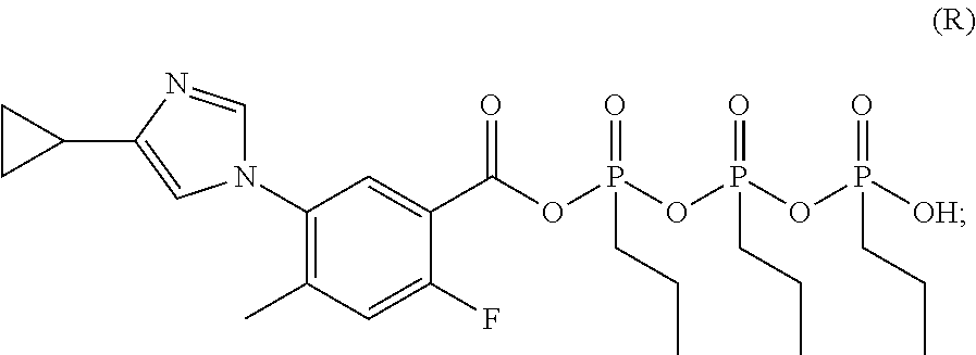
C(C1=CC(N2C=NC(C3CC3)=C2)=C(C)C=C1F)(=O)OP(OP(OP([OH])(=O)CCC)(=O)CCC)(=O)CCC
